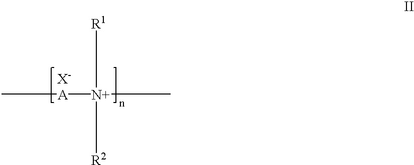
C[A][N+](C)([R2])[R1].[X-]
